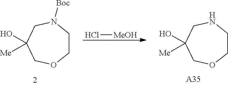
C1CN([Boc])CC(O)([Me])CO1.Cl[MeOH].C1CNCC(O)([Me])CO1.[A35]
